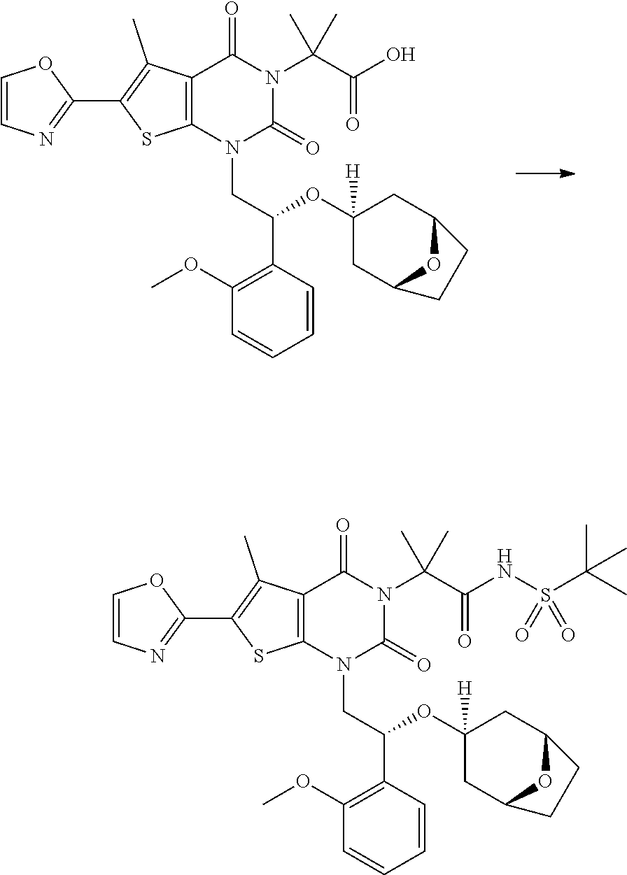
C1=CN=C(C2=C(C)C3=C(S2)N(CC(OC2([H])CC4OC(C2)CC4)C2=C(OC)C=CC=C2)C(=O)N(C(C)(C(=O)O)C)C3=O)O1.C1=CN=C(C2=C(C)C3=C(S2)N(CC(OC2([H])CC4OC(C2)CC4)C2=C(OC)C=CC=C2)C(=O)N(C(C)(C(=O)NS(C(C)(C)C)(=O)=O)C)C3=O)O1
